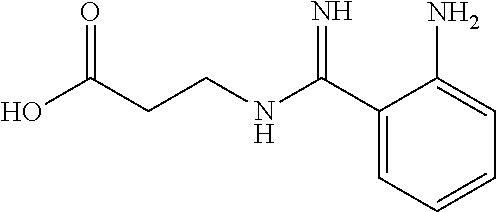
OC(CCNC(=N)C1=CC=CC=C1N)=O
